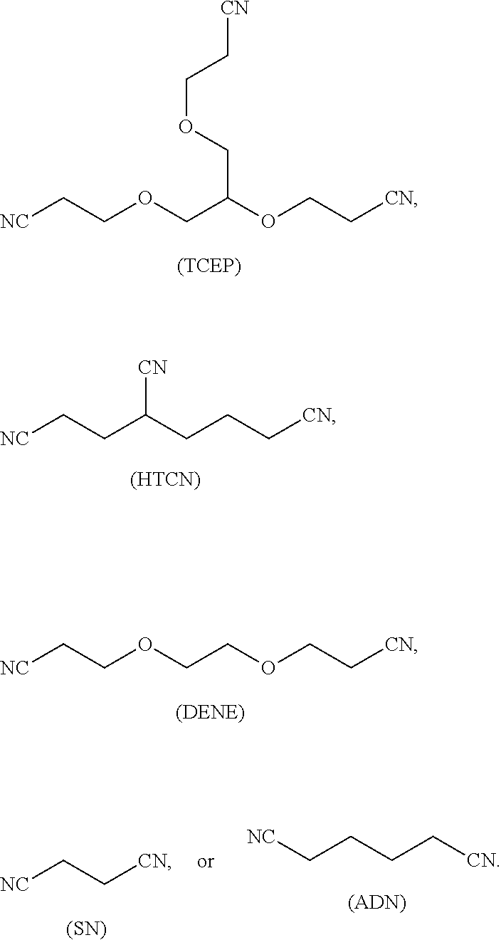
[NC]CCOCC(OCC[CN])COCC[CN].[NC]CCC(CCC[CN])[CN].[(HTCN)].[NC]CCOCCOCC[CN].[NC]CC[CN].C(CCC[CN])[NC].[(SN)]
